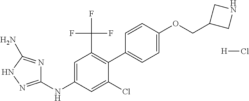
C1=C(Cl)C(C2=CC=C(OCC3CNC3)C=C2)=C(C(F)(F)F)C=C1NC1=NNC(N)=N1.[H]Cl
